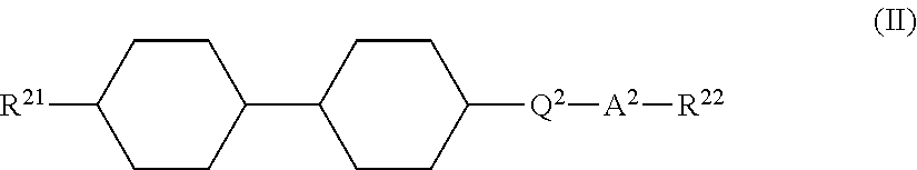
[R21]C1CCC(C2CCC([Q2][A2][R22])CC2)CC1
